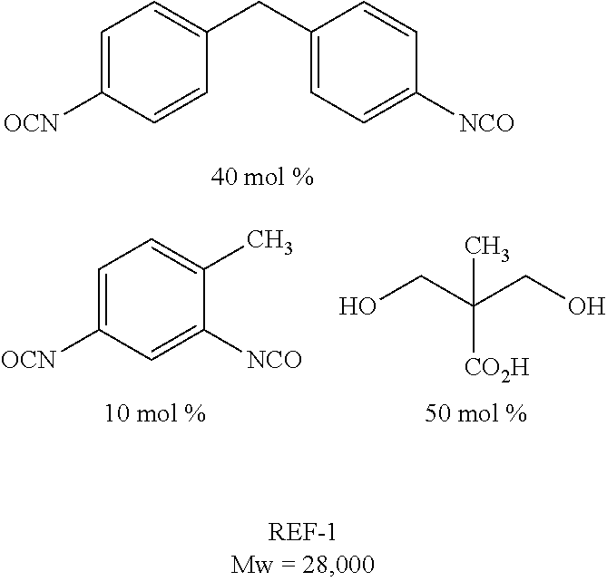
C1=C([OCN])C=CC(CC2=CC=C([NCO])C=C2)=C1.C1=C([OCN])C=C([NCO])C(C)=C1.OCC(CO)([CO2H])C
